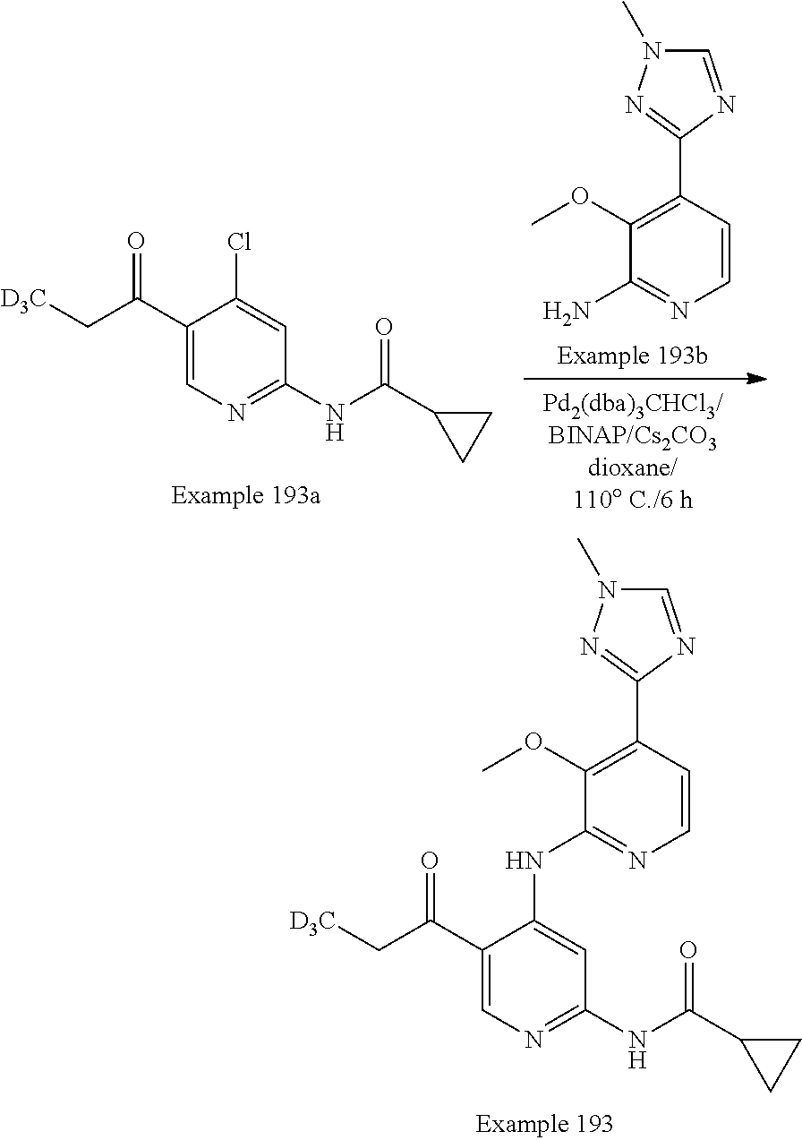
C1(C(C[D3C])=O)=CN=C(NC(C2CC2)=O)C=C1NC1=NC=CC(C2=NN(C)C=N2)=C1OC.C1(OC)=C(C2=NN(C)C=N2)C=CN=C1N.C1(C(C[D3C])=O)=CN=C(NC(C2CC2)=O)C=C1Cl
